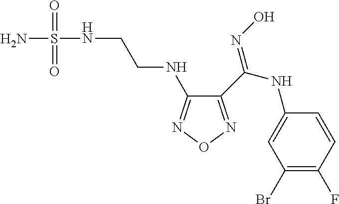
NS(NCCNC1=NON=C1C(NC1=CC(Br)=C(F)C=C1)=NO)(=O)=O
